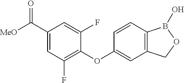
C1(C([MeO])=O)=CC(F)=C(OC2=CC3=C(C=C2)B(O)OC3)C(F)=C1
